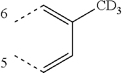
CC=C(C=CC)[CD3]
